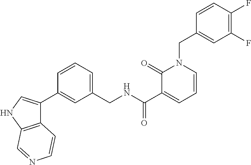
C1=CC(F)=C(F)C=C1CN1C(=O)C(C(NCC2=CC=CC(C3=CNC4=C3C=CN=C4)=C2)=O)=CC=C1
